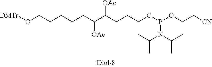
O(CCCCCC(C(CCCOP(OCC[CN])N(C(C)C)C(C)C)[OAc])[OAc])[DMTr]
